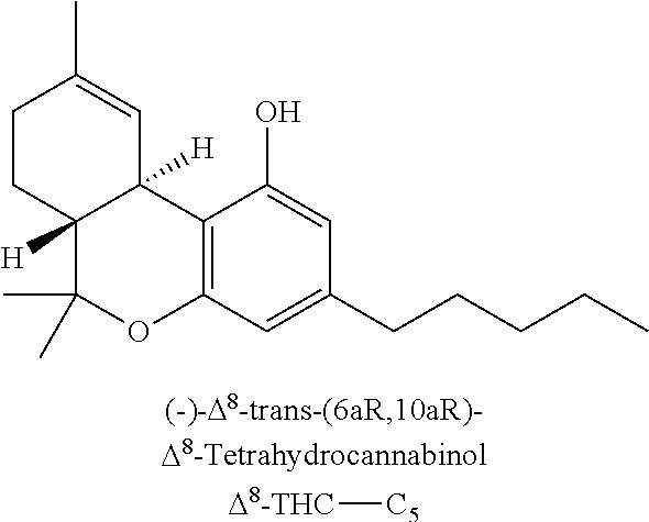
C12=C(C=C(CCCCC)C=C1O)OC(C)(C)C1([H])C2([H])C=C(C)CC1.[D8-THC][C5]
